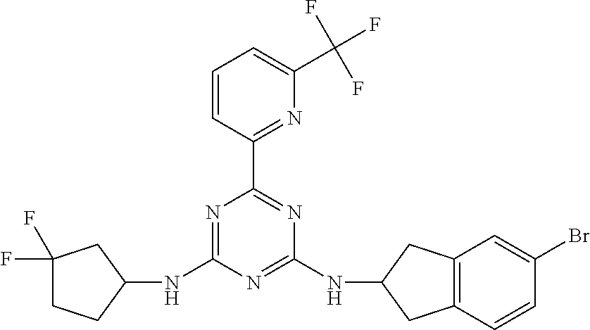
N1=C(NC2CCC(F)(F)C2)N=C(NC2CC3=C(C2)C=CC(Br)=C3)N=C1C1=NC(C(F)(F)F)=CC=C1
